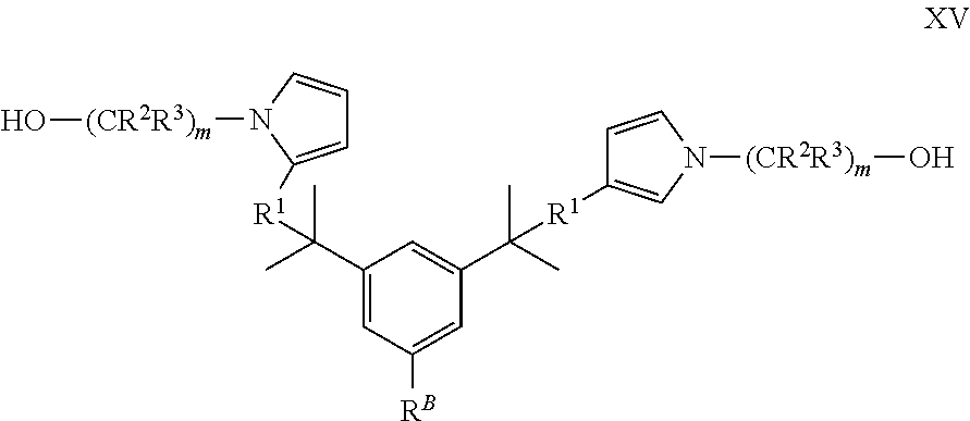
C1=C([R1]C(C)(C)C2=CC([RB])=CC(C(C)(C)[R1]C3=CN([(CR2R3)m]O)C=C3)=C2)N([(CR2R3)m]O)C=C1
